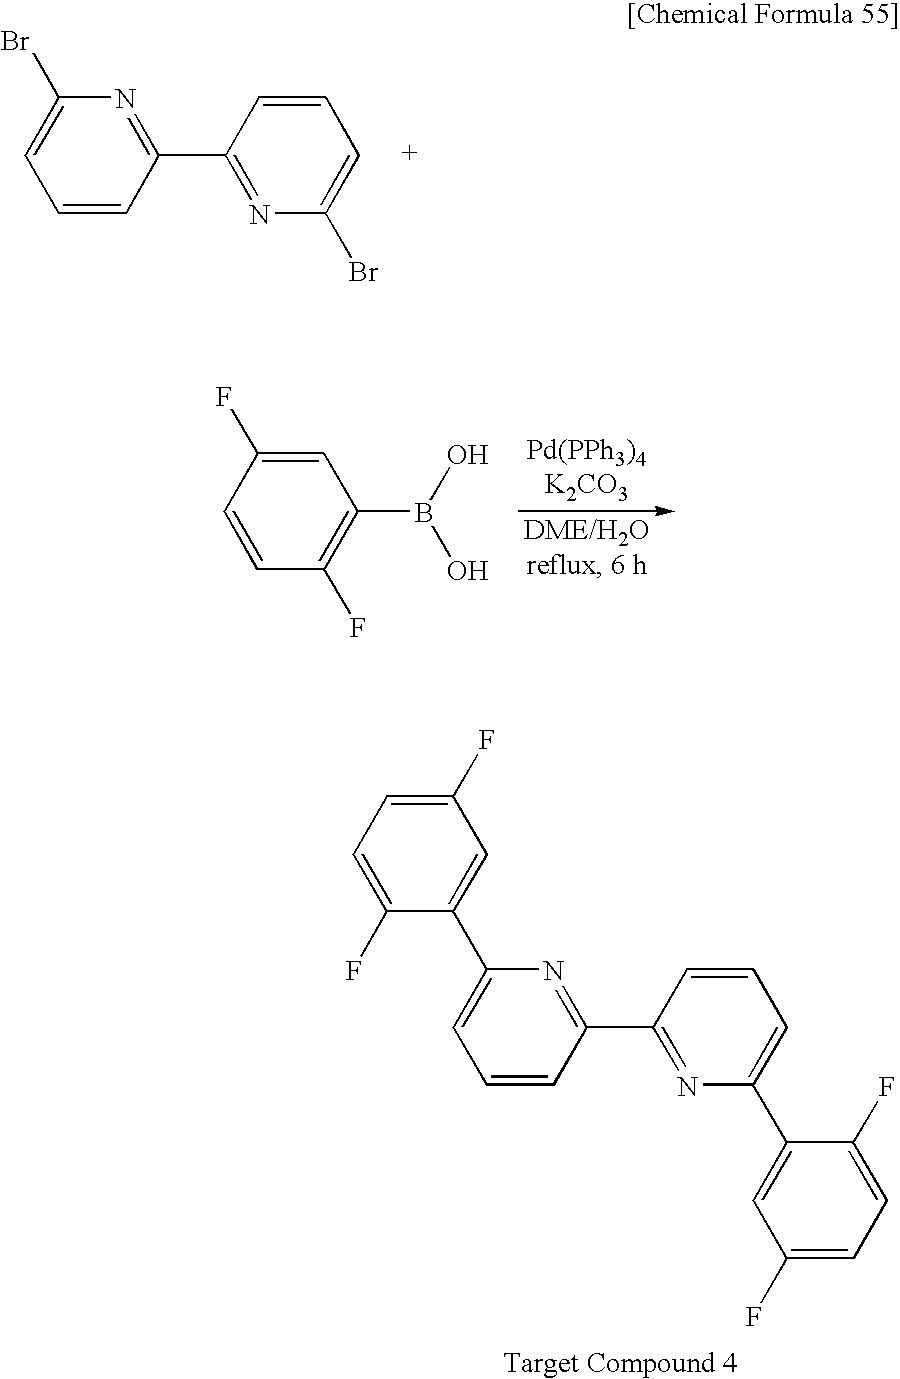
C1=CC(C2=NC(Br)=CC=C2)=NC(Br)=C1.C1=C(F)C=CC(F)=C1B(O)O.C1(F)=CC=C(F)C(C2=CC=CC(C3=NC(C4=CC(F)=CC=C4F)=CC=C3)=N2)=C1
